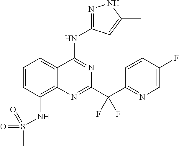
C1=CC(NS(C)(=O)=O)=C2C(=C1)C(NC1=NNC(C)=C1)=NC(C(C1=NC=C(F)C=C1)(F)F)=N2
